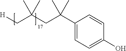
[H]CC(CC(C1=CC=C(O)C=C1)(C)C)(C)C
